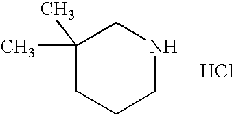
C1(C)(C)CCCNC1.Cl
